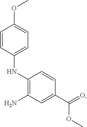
C1=CC(NC2=C(N)C=C(C(=O)OC)C=C2)=CC=C1OC
